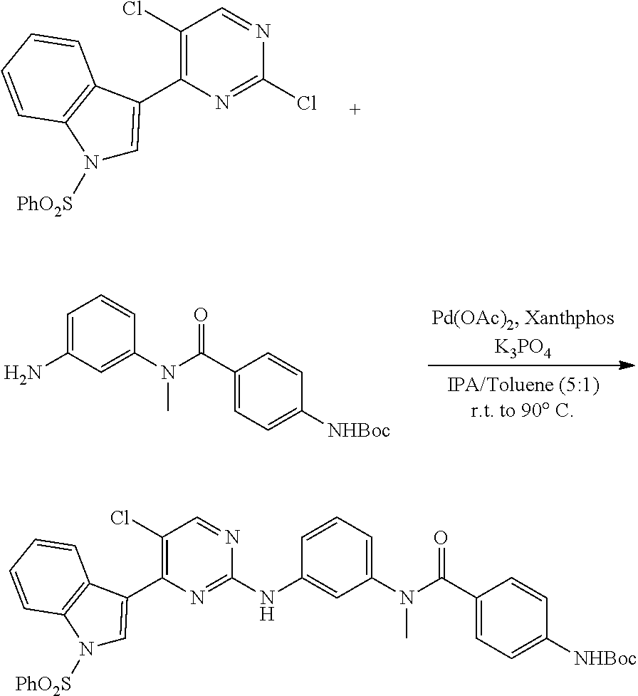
C1(Cl)=C(C2=CN([PhO2S])C3=C2C=CC=C3)N=C(Cl)N=C1.NC1=CC=CC(N(C)C(=O)C2=CC=C([NHBoc])C=C2)=C1.C1(Cl)=C(C2=CN([PhO2S])C3=C2C=CC=C3)N=C(NC2=CC(N(C)C(=O)C3=CC=C([NHBoc])C=C3)=CC=C2)N=C1
